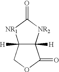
C12([H])C([H])([NR2]C(=O)[NR1]1)C(=O)OC2
